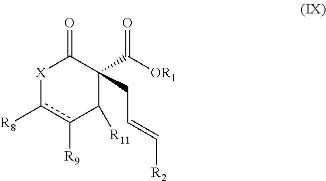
[X]1c([R8])c([R9])C([R11])C(CC=C[R2])(C([OR1])=O)C1=O
